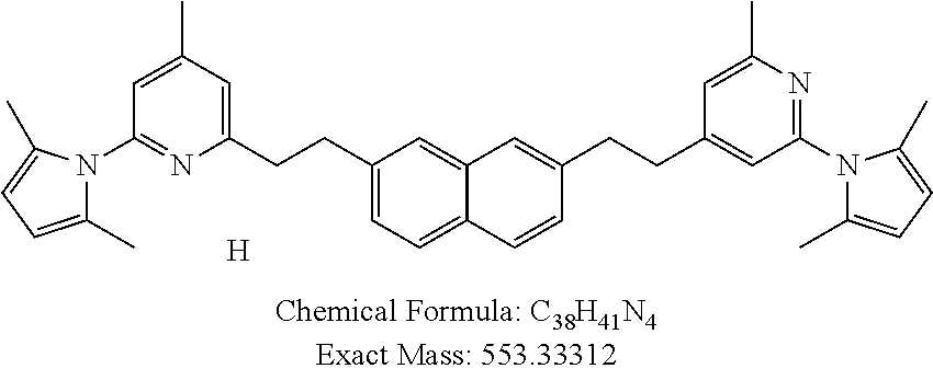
C1(CCC2=CC=C3C(=C2)C=C(CCC2=CC(N4C(C)=CC=C4C)=NC(C)=C2)C=C3)=CC(C)=CC(N2C(C)=CC=C2C)=N1.[H]
